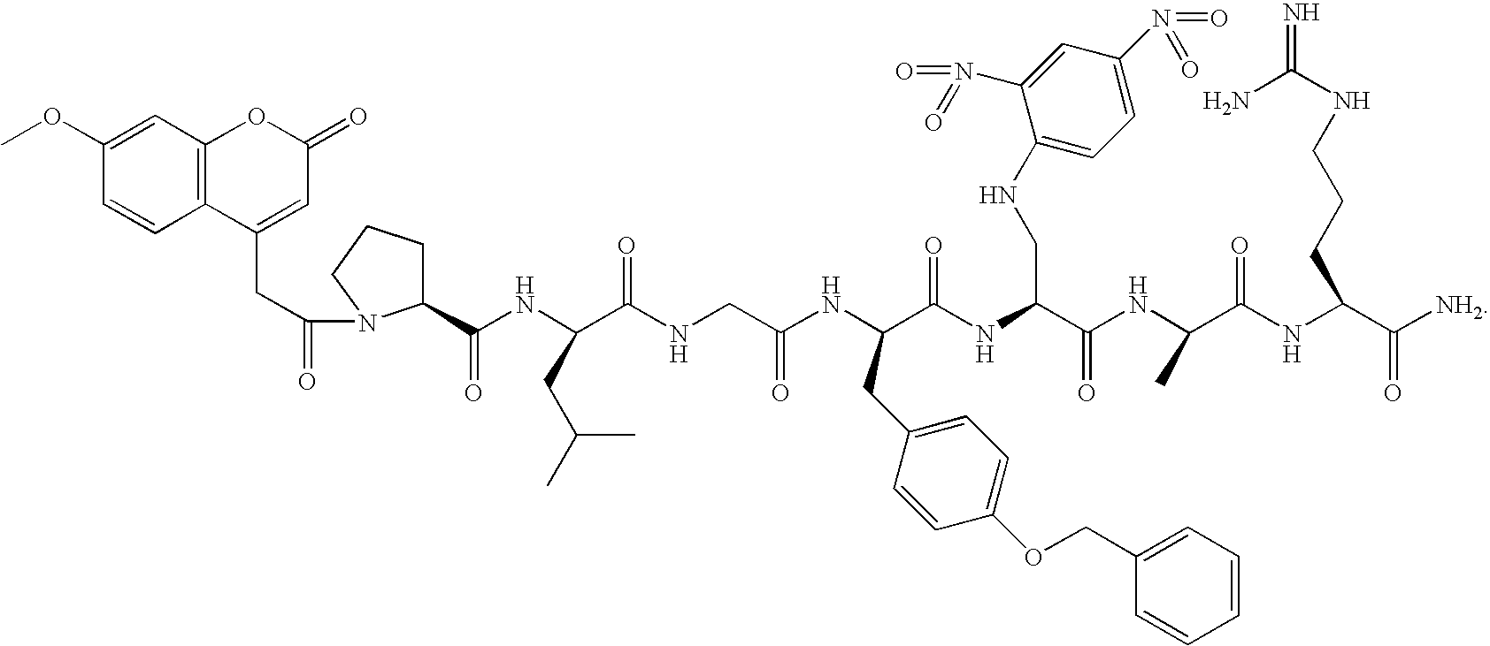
C1=CC2=C(C=C1OC)OC(=O)C=C2CC(=O)N1C(C(NC(C(NCC(NC(C(NC(C(NC(C(NC(C([NH2])=O)CCCNC(N)=N)=O)C)=O)CNC2=CC=C(N(=O)=O)C=C2N(=O)=O)=O)CC2=CC=C(OCC3=CC=CC=C3)C=C2)=O)=O)CC(C)C)=O)CCC1
